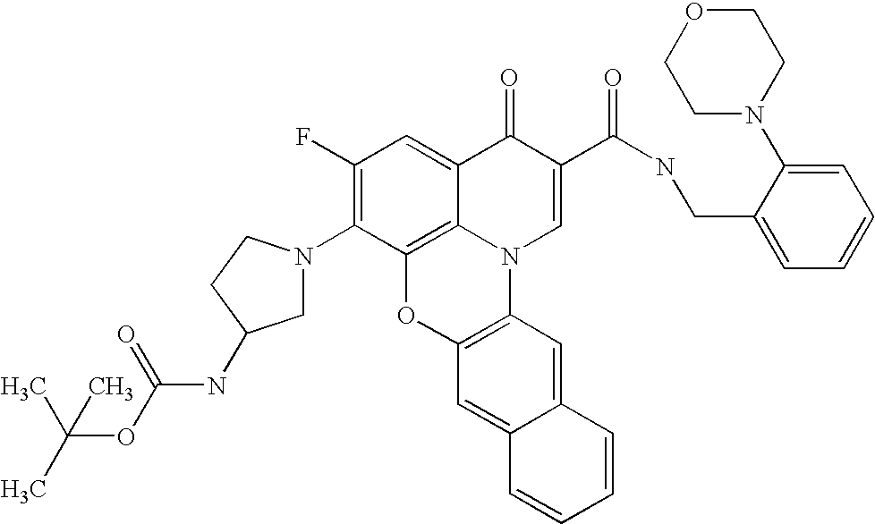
C1(F)=C(N2CC(NC(OC(C)(C)C)=O)CC2)C2=C3C(=C1)C(=O)C(C(NCC1=CC=CC=C1N1CCOCC1)=O)=CN3C1=C(O2)C=C2C(=C1)C=CC=C2
